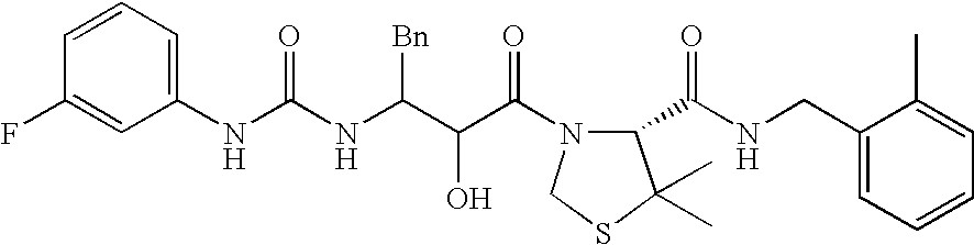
FC1=CC(NC(NC(C(C(=O)N2C(C(NCC3=CC=CC=C3C)=O)C(C)(C)SC2)O)[Bn])=O)=CC=C1
